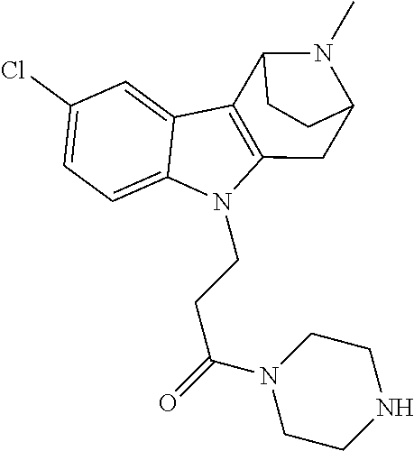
C1(Cl)=CC=C2C(=C1)C1=C(N2CCC(N2CCNCC2)=O)CC2N(C)C1CC2
